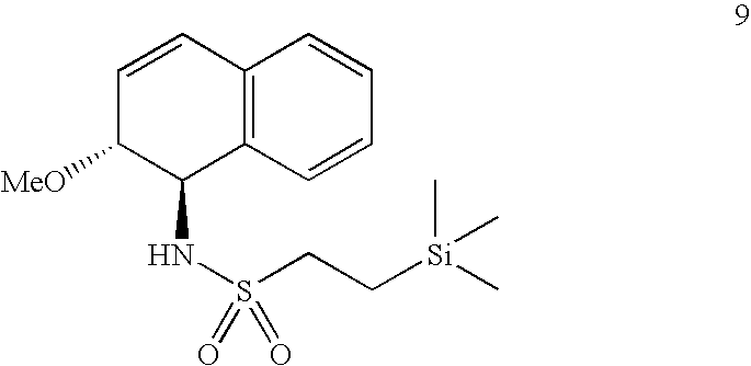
C12=C(C=CC=C1)C(NS(=O)(=O)CC[Si](C)(C)C)C([MeO])C=C2
